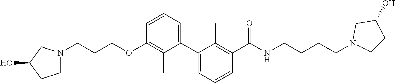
C1(C2=CC=CC(OCCCN3CCC(O)C3)=C2C)=CC=CC(C(NCCCCN2CCC(O)C2)=O)=C1C
